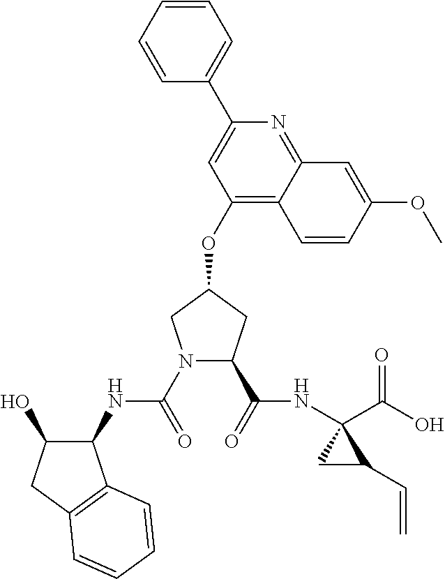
C1=C(C2=CC(OC3CN(C(=O)NC4C(O)CC5=C4C=CC=C5)C(C(=O)NC4(C(O)=O)CC4C=C)C3)=C3C(=N2)C=C(OC)C=C3)C=CC=C1
